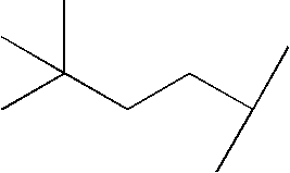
C(C)(CCC(C)C)(C)C
